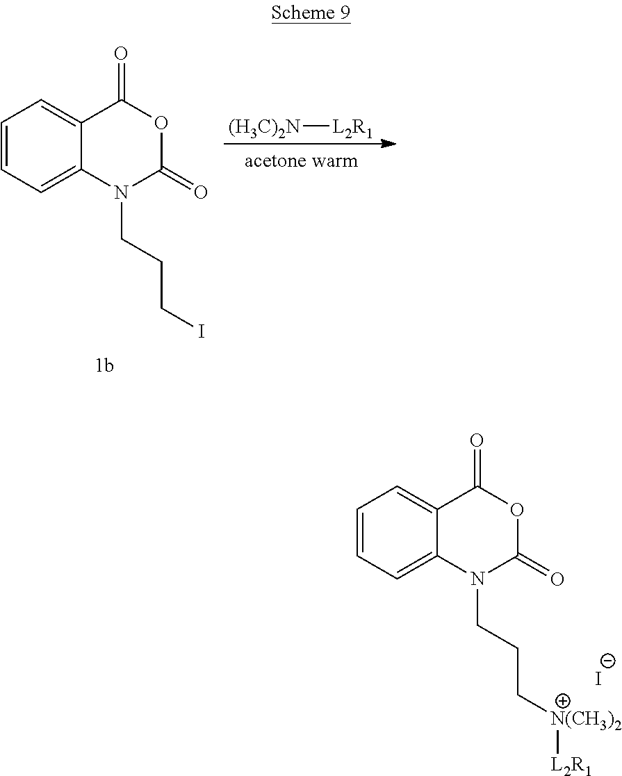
C1=CC=C2C(=C1)C(=O)OC(=O)N2CCCI.[(H3C)2N][L2R1].C1=CC=C2C(=C1)C(=O)OC(=O)N2CCC[N(CH3)2][L2R1].[I-]
